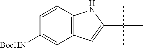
C12=C(C=C([BocHN])C=C1)C=C(C(C)(C)C)N2
